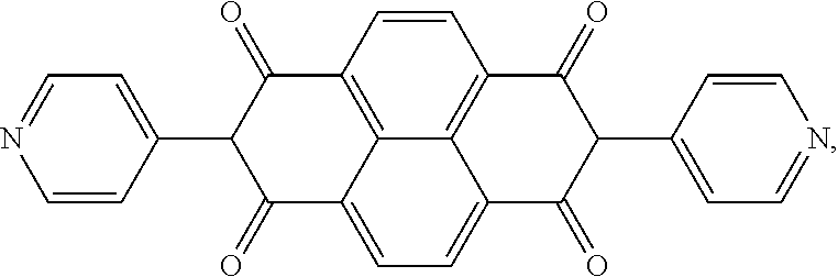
C1=CC2=C3C4=C1C(=O)C(C1=CC=NC=C1)C(=O)C4=CC=C3C(=O)C(C1=CC=NC=C1)C2=O
